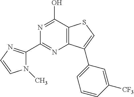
C12=C(C(O)=NC(C3=NC=CN3C)=N1)SC=C2C1=CC=CC([CF3])=C1
